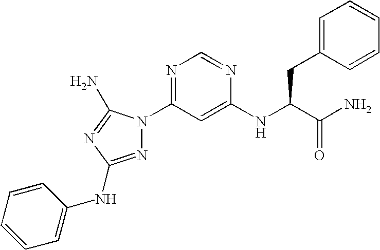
N1=C(NC2=CC=CC=C2)N=C(N)N1C1=NC=NC(NC(C(N)=O)CC2=CC=CC=C2)=C1
